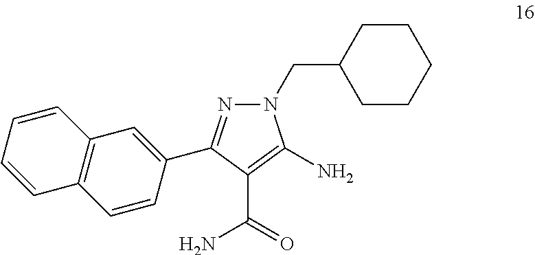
N1(CC2CCCCC2)N=C(C2=CC3=C(C=C2)C=CC=C3)C(C(=O)N)=C1N
